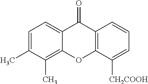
C1=C(C)C(C)=C2C(=C1)C(=O)C1=C(O2)C([CH2COOH])=CC=C1
